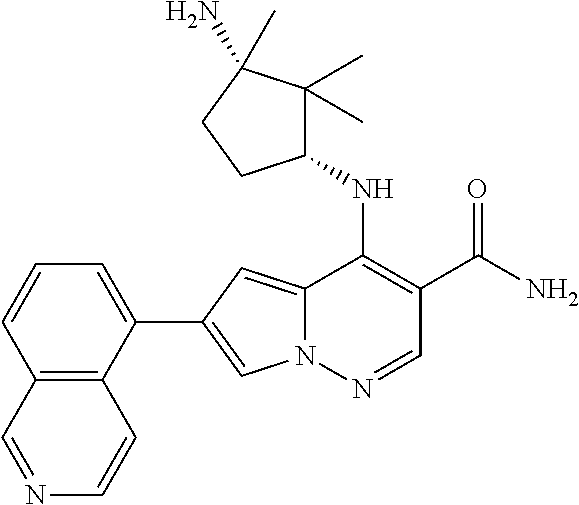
N12C(=CC(C3=CC=CC4=C3C=CN=C4)=C1)C(NC1C(C)(C)C(N)(C)CC1)=C(C(N)=O)C=N2
